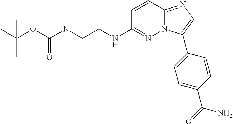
C1=CC2=NC=C(C3=CC=C(C(N)=O)C=C3)N2N=C1NCCN(C(OC(C)(C)C)=O)C
